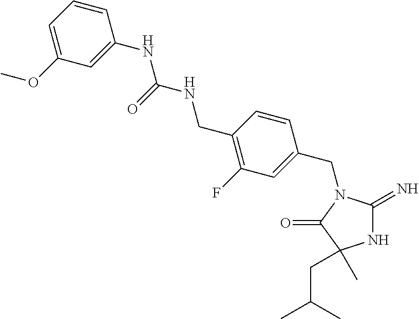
N1C(=N)N(CC2=CC(F)=C(CNC(NC3=CC(OC)=CC=C3)=O)C=C2)C(=O)C1(C)CC(C)C
